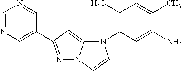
C1=NC=C(C2=NN3C(=C2)N(C2=C(C)C=C(C)C(N)=C2)C=C3)C=N1
